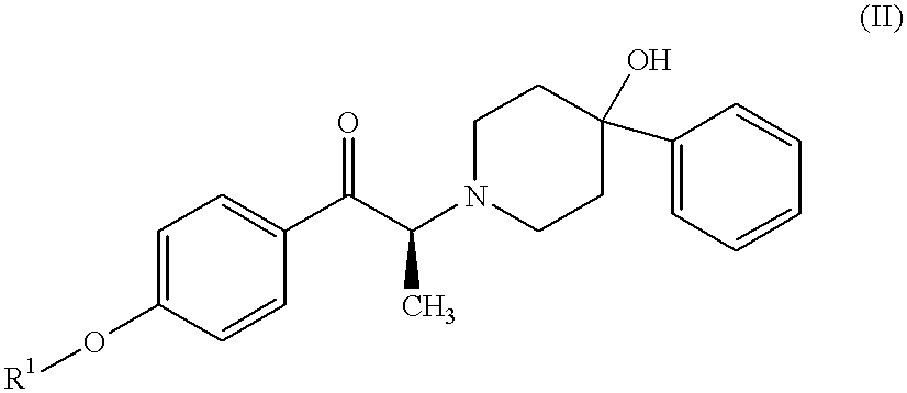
C1=C(O[R1])C=CC(C(C(N2CCC(O)(C3=CC=CC=C3)CC2)C)=O)=C1
